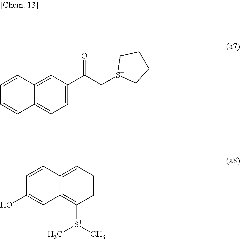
C1=CC2=CC(C(=O)C[S+]3CCCC3)=CC=C2C=C1.C1=CC2=CC=CC([S+](C)C)=C2C=C1O
